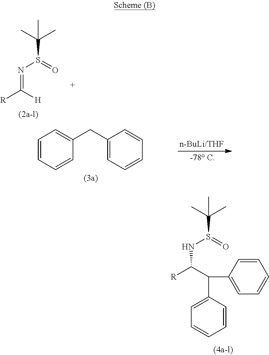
C1=CC=CC(CC2=CC=CC=C2)=C1.N(C([R])C(C1=CC=CC=C1)C1=CC=CC=C1)S(=O)C(C)(C)C.N(=C([R])[H])S(=O)C(C)(C)C
